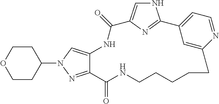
C12=NN(C3CCOCC3)C=C1NC(=O)C1=CNC(=N1)C1=CC=NC(=C1)CCCCCNC2=O
